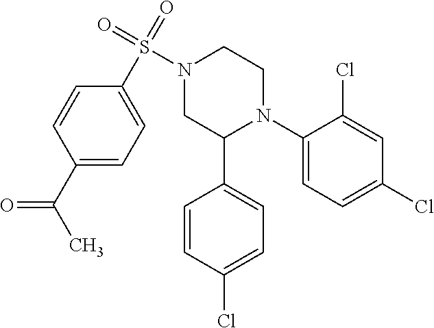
C1(N2CCN(S(=O)(=O)C3=CC=C(C(=O)C)C=C3)CC2C2=CC=C(Cl)C=C2)=CC=C(Cl)C=C1Cl
